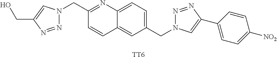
[TT6].C(O)C1=CN(CC2=NC3=CC=C(CN4N=NC(C5=CC=C([NO2])C=C5)=C4)C=C3C=C2)N=N1
